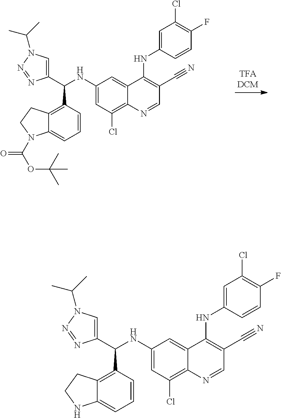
C1(NC(C2=CN(C(C)C)N=N2)C2=C3C(=CC=C2)N(C(=O)OC(C)(C)C)CC3)=CC(Cl)=C2C(=C1)C(NC1=CC(Cl)=C(F)C=C1)=C(C#N)C=N2.C1(NC(C2=CN(C(C)C)N=N2)C2=C3C(=CC=C2)NCC3)=CC(Cl)=C2C(=C1)C(NC1=CC(Cl)=C(F)C=C1)=C(C#N)C=N2
